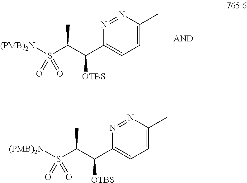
CC(C(C1=CC=C(C)N=N1)[OTBS])S([(PMB)2N])(=O)=O.CC(C(C1=CC=C(C)N=N1)[OTBS])S([(PMB)2N])(=O)=O
